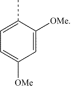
C1=C([OMe])C(C)=CC=C1[OMe]
